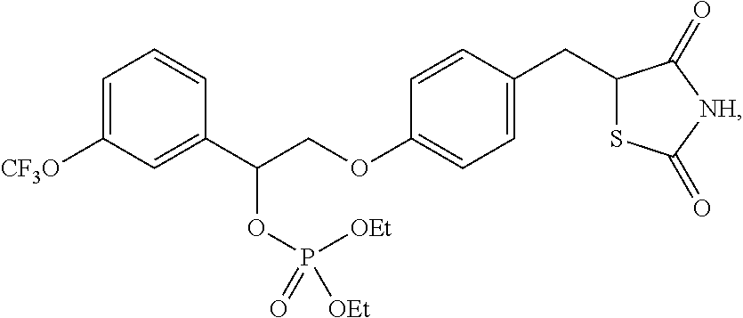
C1=C([CF3O])C=C(C(COC2=CC=C(CC3SC(=O)[NH]C3=O)C=C2)OP([OEt])(=O)[OEt])C=C1
